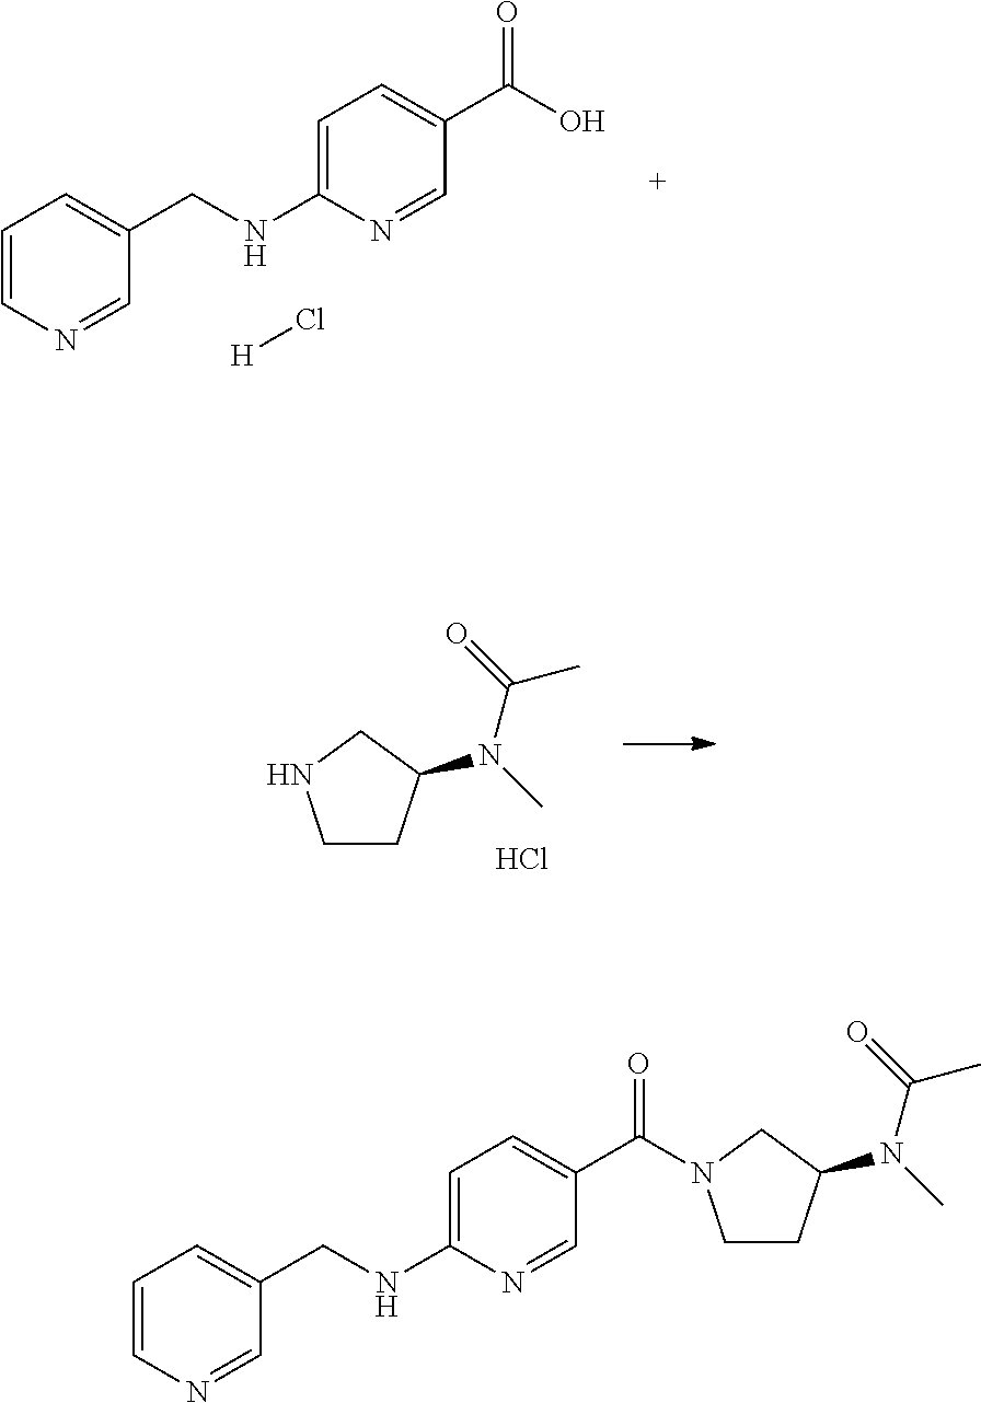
C1=C(NCC2=CC=CN=C2)N=CC(C(=O)N2CCC(N(C)C(=O)C)C2)=C1.C1=C(NCC2=CC=CN=C2)N=CC(C(=O)O)=C1.[H]Cl.C1CC(N(C)C(=O)C)CN1.Cl
